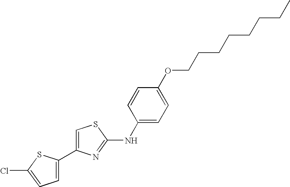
C1=C(C2=CSC(NC3=CC=C(OCCCCCCCC)C=C3)=N2)SC(Cl)=C1
